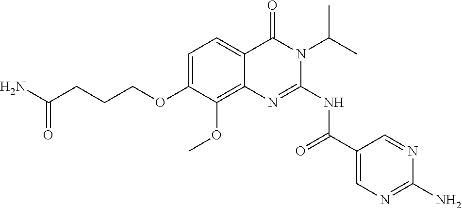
C1=C(OCCCC(N)=O)C(OC)=C2C(=C1)C(=O)N(C(C)C)C(NC(C1=CN=C(N)N=C1)=O)=N2
